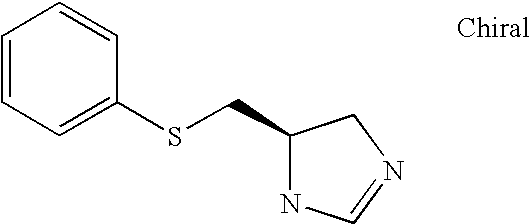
C1=CC=C(SCC2NC=NC2)C=C1
